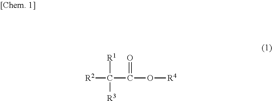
[R2]C(C(O[R4])=O)([R1])[R3]
